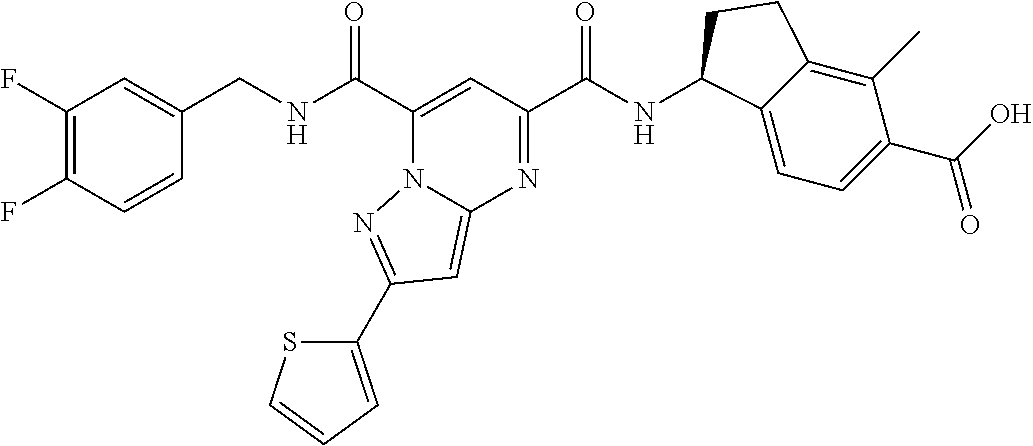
C1(F)=C(F)C=CC(CNC(C2=CC(C(NC3C4=CC=C(C(=O)O)C(C)=C4CC3)=O)=NC3=CC(C4=CC=CS4)=NN23)=O)=C1
